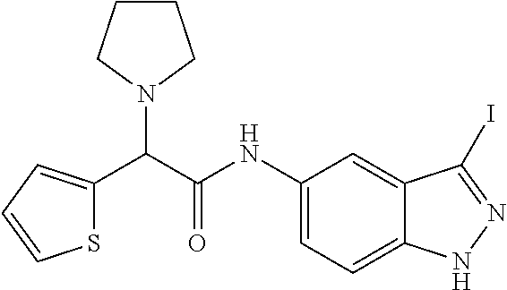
N1(C(C2=CC=CS2)C(=O)NC2=CC=C3C(=C2)C(I)=NN3)CCCC1
